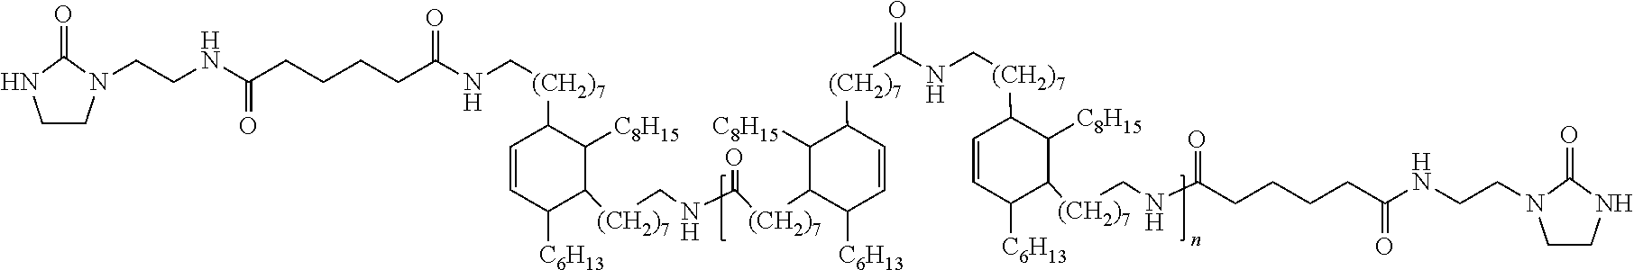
C1CN(CCNC(CCCCC(NC[(CH2)7]C2C=CC([C6H13])C([(CH2)7]CNC([(CH2)7]C3C([C6H13])C=CC([(CH2)7]C(NC[(CH2)7]C4C=CC([C6H13])C([(CH2)7]CNC(=O)CCCCC(NCCN5CCNC5=O)=O)C4[C8H15])=O)C3[C8H15])=O)C2[C8H15])=O)=O)C(=O)N1
